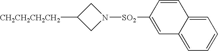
[CH2CH2CH2CH2]C1CN([SO2]C2=CC3=CC=CC=C3C=C2)C1
